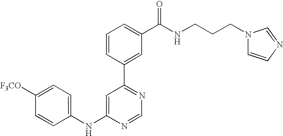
C1(NC2=CC(C3=CC(C(NCCCN4C=CN=C4)=O)=CC=C3)=NC=N2)=CC=C([F3CO])C=C1
